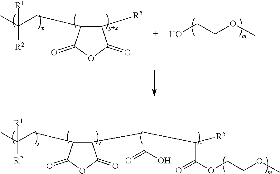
C1(CC([R2])([R1])C)C(=O)OC(=O)C1C(C(O)=O)C(C(OCCOC)=O)[R5].C1(CC([R2])([R1])C)C(=O)OC(=O)C1[R5].OCCOC
